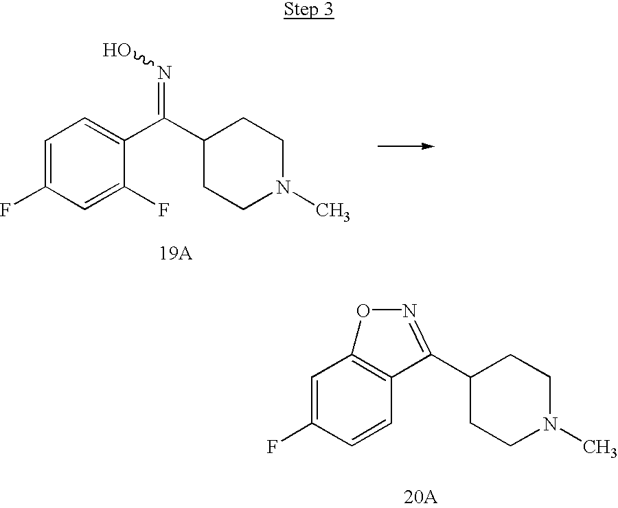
C1=C(F)C=CC2=C1ON=C2C1CCN(C)CC1.[20A].C1=C(F)C=C(F)C(C(C2CCN(C)CC2)=NO)=C1.[19A]
